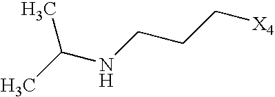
CC(NCCC[X4])C
